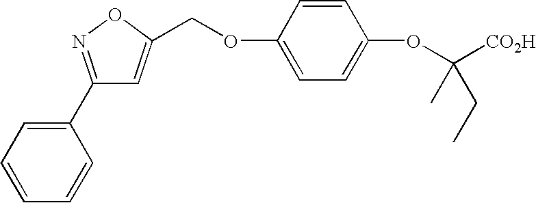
C1=CC=CC(C2=NOC(COC3=CC=C(OC([CO2H])(C)CC)C=C3)=C2)=C1
